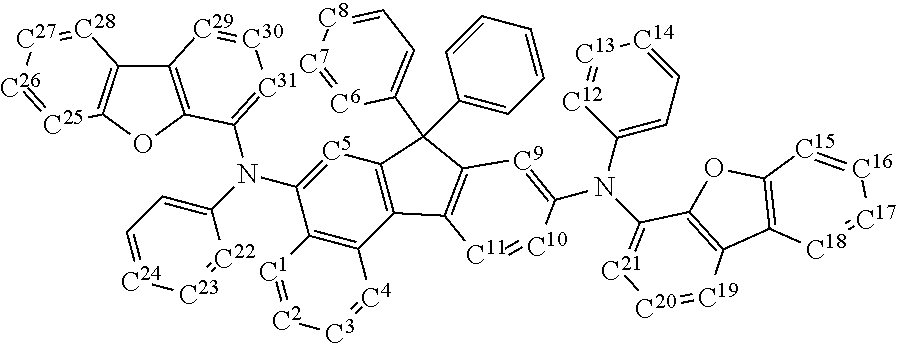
N(C1=CC=[C24][C23]=[C22]1)(C1=[C5]C2=C(C3=C1[C1]=[C2][C3]=[C4]3)C1=C(C2(C2=CC=CC=C2)C2=CC=[C8][C7]=[C6]2)[C9]=C(N(C2=CC=[C14][C13]=[C12]2)C2=[C21][C20]=[C19]C3=C2OC2=C3[C18]=[C17][C16]=[C15]2)[C10]=[C11]1)C1=[C31][C30]=[C29]C2=C1OC1=C2[C28]=[C27][C26]=[C25]1
